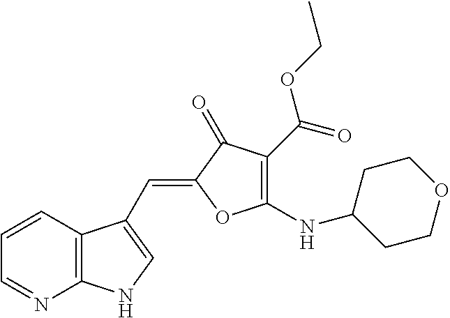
C1=CC2=C(N=C1)NC=C2C=C1C(=O)C(C(OCC)=O)=C(NC2CCOCC2)O1
